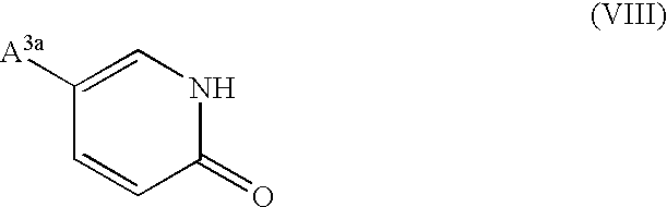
C1([A3a])=CNC(=O)C=C1
